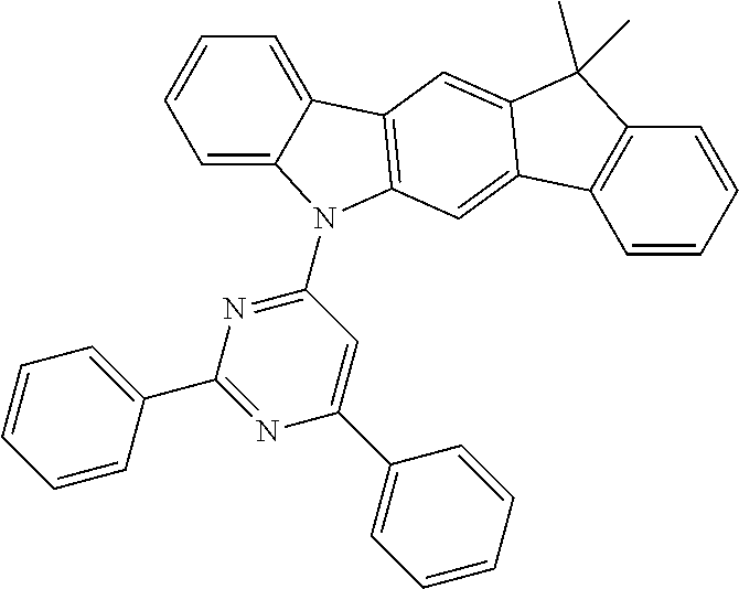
C1=C2C(=CC=C1)C1=C(N2C2=NC(C3=CC=CC=C3)=NC(C3=CC=CC=C3)=C2)C=C2C(=C1)C(C)(C)C1=C2C=CC=C1
